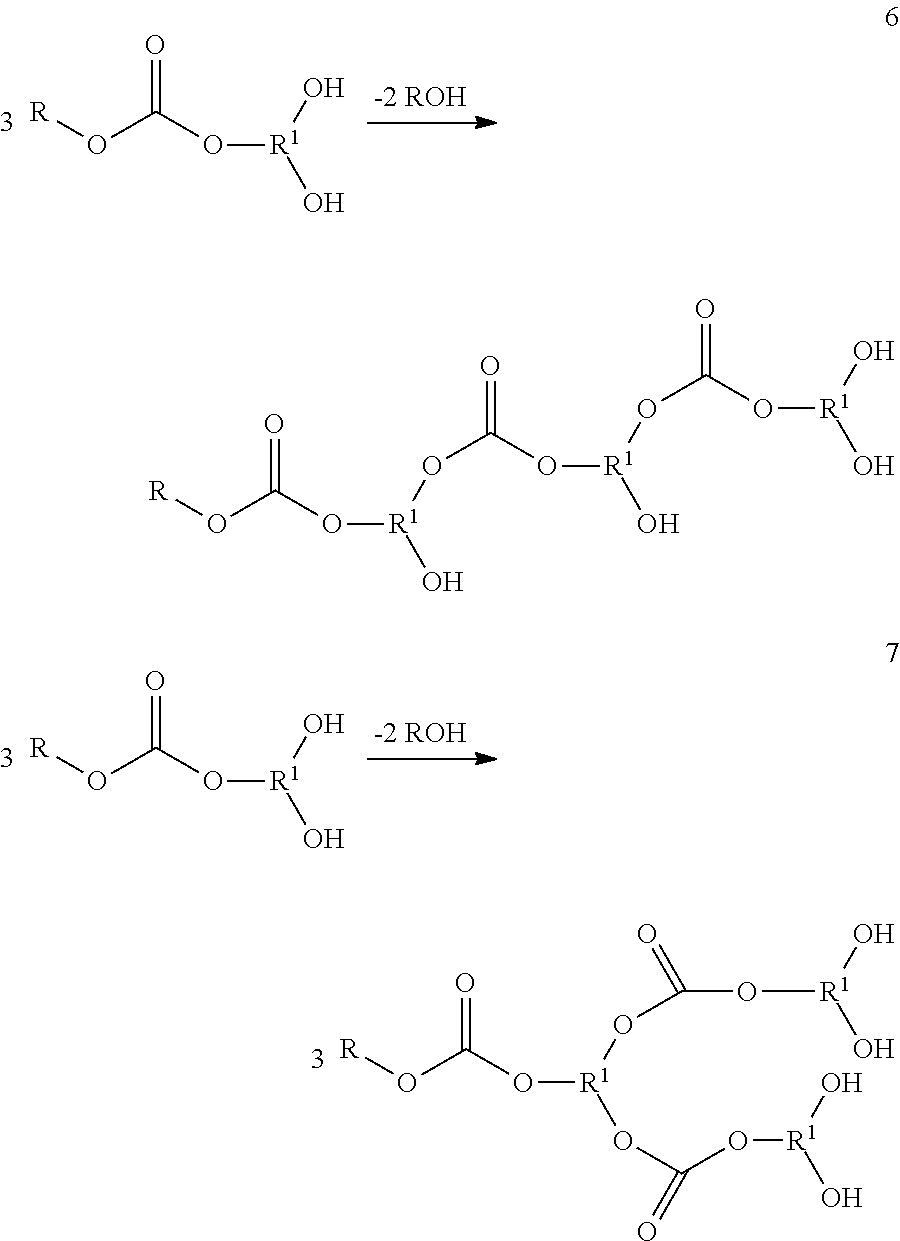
[R]OC(O[R1](O)O)=O.[R]OC(O[R1](O)O)=O.[R]OC(O[R1](OC(=O)O[R1](O)O)OC(=O)O[R1](O)O)=O.[R]OC(O[R1](O)OC(=O)O[R1](O)OC(=O)O[R1](O)O)=O
